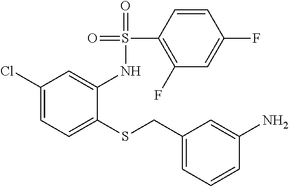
C1(Cl)=CC=C(SCC2=CC=CC(N)=C2)C(NS(C2=C(F)C=C(F)C=C2)(=O)=O)=C1
